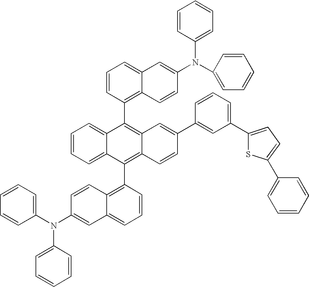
C1=CC=C2C(=C1C1=C3C(=C(C4=C5C(=CC=C4)C=C(N(C4=CC=CC=C4)C4=CC=CC=C4)C=C5)C4=CC=CC=C14)C=CC(C1=CC(C4=CC=C(C5=CC=CC=C5)S4)=CC=C1)=C3)C=CC(N(C1=CC=CC=C1)C1=CC=CC=C1)=C2
